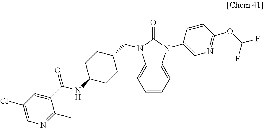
C1(Cl)=CN=C(C)C(C(NC2CCC(CN3C4=CC=CC=C4N(C4=CN=C(OC(F)F)C=C4)C3=O)CC2)=O)=C1
